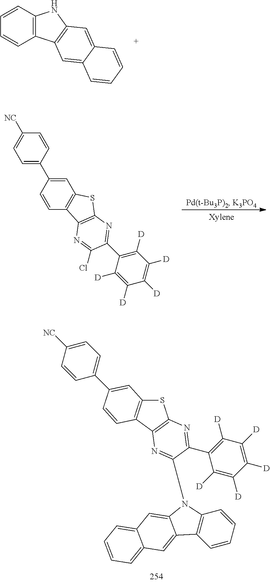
C1=C([NC])C=CC(C2=CC3=C(C4=C(S3)N=C(C3=C([D])C([D])=C([D])C([D])=C3[D])C(N3C5=C(C=CC=C5)C5=CC6=CC=CC=C6C=C35)=N4)C=C2)=C1.C12=C(C=CC=C1)NC1=C2C=C2C(=C1)C=CC=C2.C1=C(C2=CC3=C(C=C2)C2=C(S3)N=C(C3=C([D])C([D])=C([D])C([D])=C3[D])C(Cl)=N2)C=CC([NC])=C1
